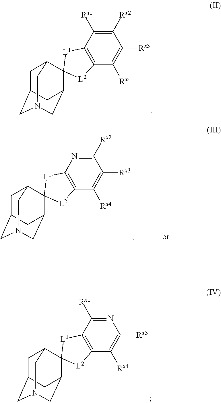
C1C2CN3CC(C2)C2(C1C3)[L1]C1=C(C([Rx4])=C([Rx3])C([Rx2])=C1[Rx1])[L2]2.C1C2CN3CC(C2)C2(C1C3)[L1]C1=C(C([Rx4])=C([Rx3])N=C1[Rx1])[L2]2.C1C2CN3CC(C2)C2(C1C3)[L1]C1=C(C([Rx4])=C([Rx3])C([Rx2])=N1)[L2]2
